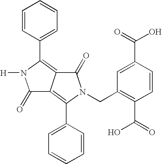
C1=CC(C2=C3C(=C(C4=CC=CC=C4)N(CC4=C(C(O)=O)C=CC(C(=O)O)=C4)C3=O)C(=O)N2[H])=CC=C1
